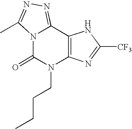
N12C(=O)N(CCCC)C3=C(C1=NN=C2C)NC([CF3])=N3
